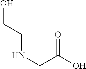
C(CNCC(O)=O)O
